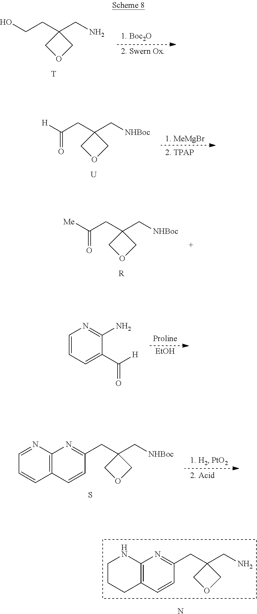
C1CCC2=C(N1)N=C(CC1(CN)COC1)C=C2.N.C1=NC2=C(C=C1)C=CC(CC1(C[NHBoc])COC1)=N2.S.OCCC1(CN)COC1.[T].[H]C(CC1(C[NHBoc])COC1)=O.[U].[Me]C(CC1(C[NHBoc])COC1)=O.[R].[EtOH].C1=CC=C(C([H])=O)C(N)=N1
